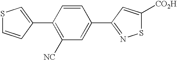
C1(C2=C([NC])C=C(C3=NSC([CO2H])=C3)C=C2)=CSC=C1
